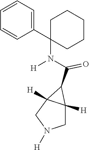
C1C2([H])C([H])(CN1[H])C2C(N([H])C1(C2=CC=CC=C2)CCCCC1)=O
